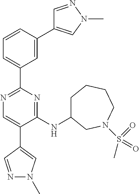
N1=C(C2=CC=CC(C3=CN(C)N=C3)=C2)N=C(NC2CCCCN(S(C)(=O)=O)C2)C(C2=CN(C)N=C2)=C1
